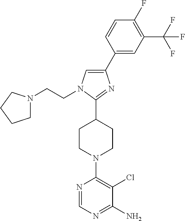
C1(C2=CN(CCN3CCCC3)C(C3CCN(C4=C(Cl)C(N)=NC=N4)CC3)=N2)=CC(C(F)(F)F)=C(F)C=C1
